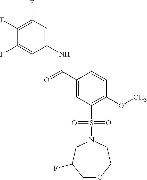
C(C1=CC(S(N2CCOCC(F)C2)(=O)=O)=C(OC)C=C1)(=O)NC1=CC(F)=C(F)C(F)=C1
